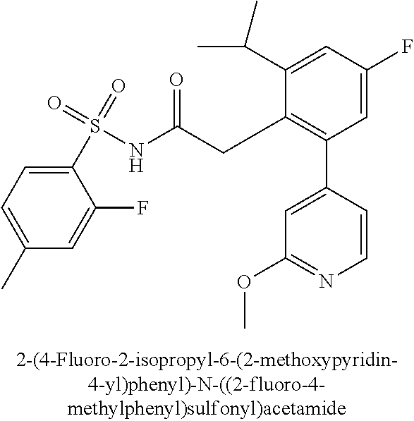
C1=C(F)C=C(C(C)C)C(CC(NS(=O)(=O)C2=CC=C(C)C=C2F)=O)=C1C1=CC(OC)=NC=C1
